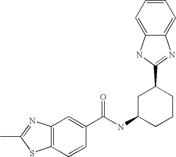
C12=C(C=CC(C(NC3CCCC(C4=NC5=CC=CC=C5N4)C3)=O)=C1)SC(C)=N2
